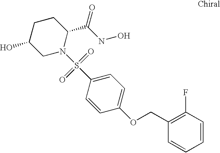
C1C(O)CN(S(C2=CC=C(OCC3=C(F)C=CC=C3)C=C2)(=O)=O)C(C(NO)=O)C1
